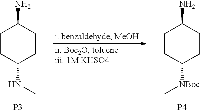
C1CC([NBoc]C)CCC1N.[P4].C1CC(NC)CCC1N.[P3]
